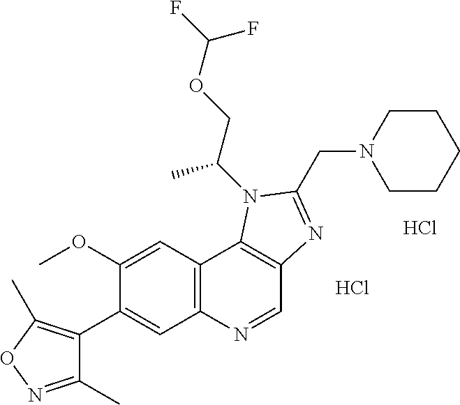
C1(OC)=CC2=C(C=C1C1=C(C)ON=C1C)N=CC1=C2N(C(COC(F)F)C)C(CN2CCCCC2)=N1.Cl.Cl
